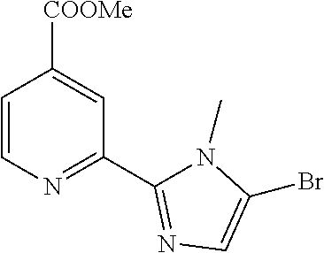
C1=CN=C(C2=NC=C(Br)N2C)C=C1[COOMe]
